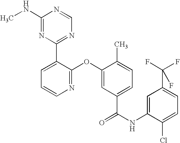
N1=C(OC2=CC(C(NC3=CC(C(F)(F)F)=CC=C3Cl)=O)=CC=C2C)C(C2=NC=NC(NC)=N2)=CC=C1
